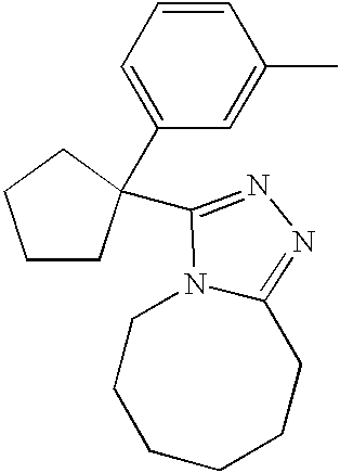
C1=CC=C(C2(C3=NN=C4CCCCCCN43)CCCC2)C=C1C
